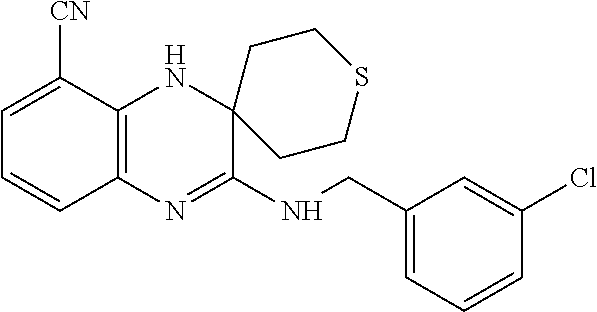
C1(CNC2=NC3=C(NC24CCSCC4)C([CN])=CC=C3)=CC=CC(Cl)=C1
